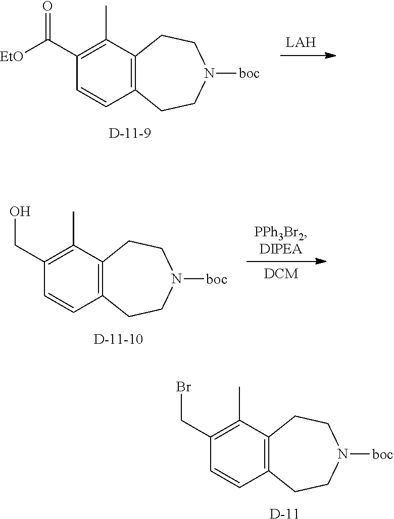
[LAH].C12=C(C(C)=C(C(=O)[EtO])C=C1)CCN([boc])CC2.C12=C(C(C)=C(CO)C=C1)CCN([boc])CC2.C12=C(C(C)=C(CBr)C=C1)CCN([boc])CC2.[D]
